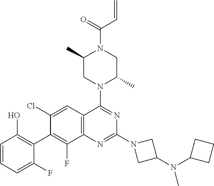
C1=CC=C(F)C(C2=C(F)C3=C(C=C2Cl)C(N2C(C)CN(C(=O)C=C)C(C)C2)=NC(N2CC(N(C4CCC4)C)C2)=N3)=C1O
